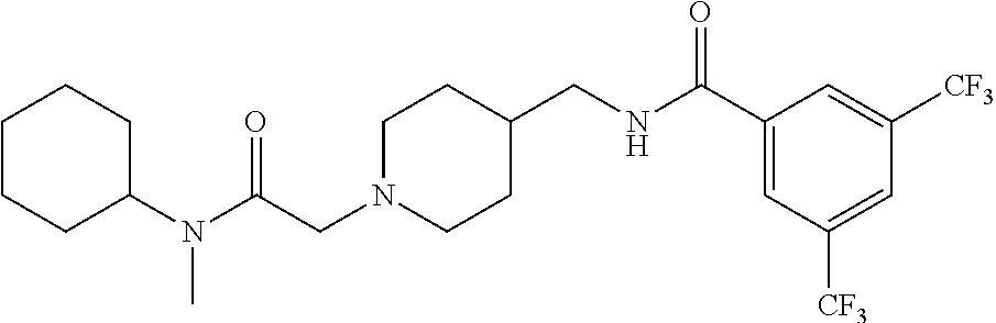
N(C(CN1CCC(CNC(C2=CC([CF3])=CC([CF3])=C2)=O)CC1)=O)(C1CCCCC1)C
